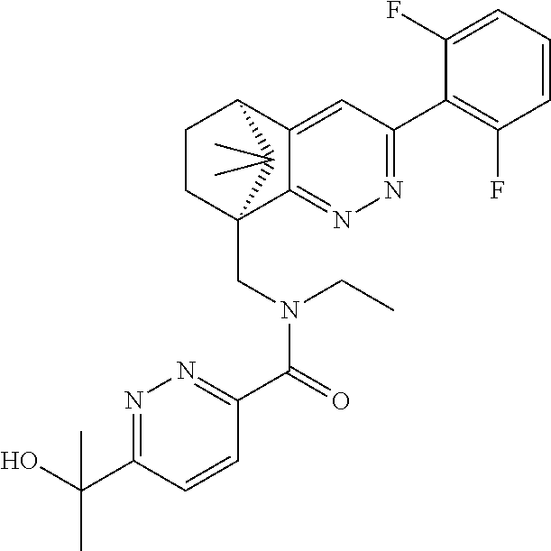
C12=CC(C3=C(F)C=CC=C3F)=NN=C1C1(CN(C(C3=NN=C(C(O)(C)C)C=C3)=O)CC)CCC2C1(C)C
